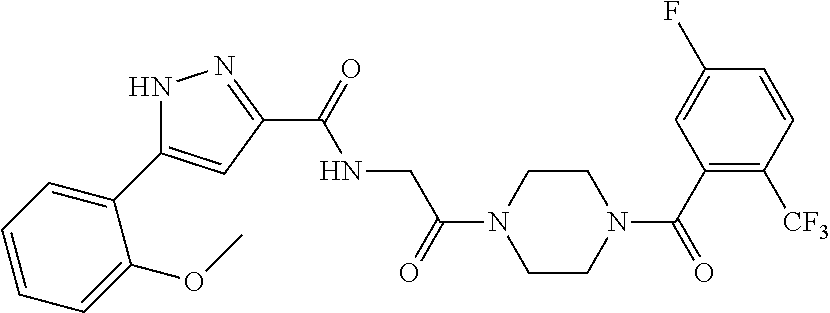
C(=O)(NCC(=O)N1CCN(C(=O)C2=C([CF3])C=CC(F)=C2)CC1)C1=NNC(C2=CC=CC=C2OC)=C1
